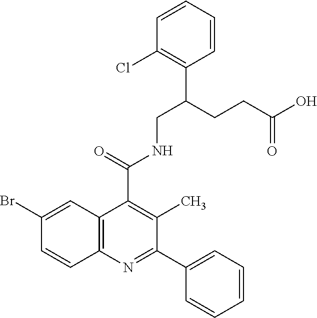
C1=CC2=C(C=C1Br)C(C(=O)NCC(CCC(O)=O)C1=C(Cl)C=CC=C1)=C(C)C(C1=CC=CC=C1)=N2
